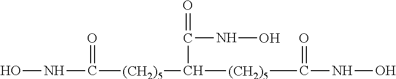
ONC(=O)[(CH2)5]C([(CH2)5]C(NO)=O)C(=O)NO
